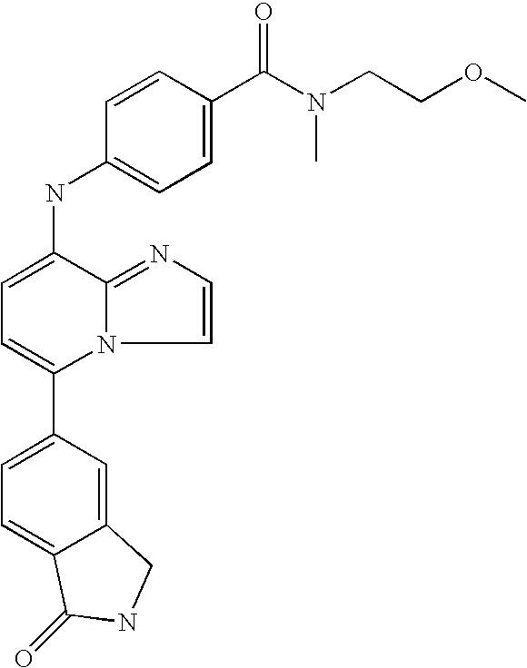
C12=CC(C3=CC=C(NC4=CC=C(C(=O)N(CCOC)C)C=C4)C4=NC=CN34)=CC=C1C(=O)NC2
